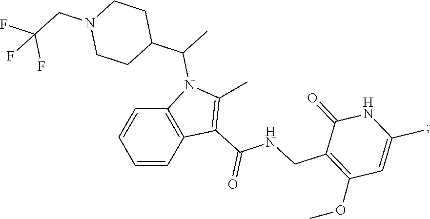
FC(CN1CCC(C(N2C3=C(C(C(NCC4=C(OC)C=C(C)NC4=O)=O)=C2C)C=CC=C3)C)CC1)(F)F
